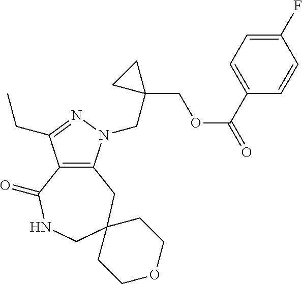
C12=C(CC3(CNC1=O)CCOCC3)N(CC1(COC(C3=CC=C(F)C=C3)=O)CC1)N=C2CC
